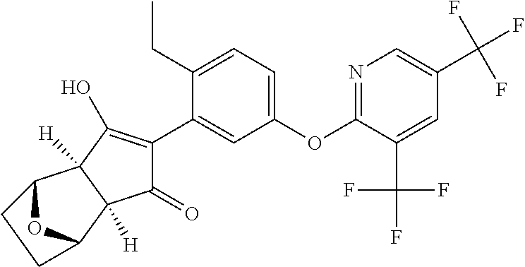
C1(=O)C(C2=CC(OC3=NC=C(C(F)(F)F)C=C3C(F)(F)F)=CC=C2CC)=C(O)C2([H])C1([H])C1OC2CC1
